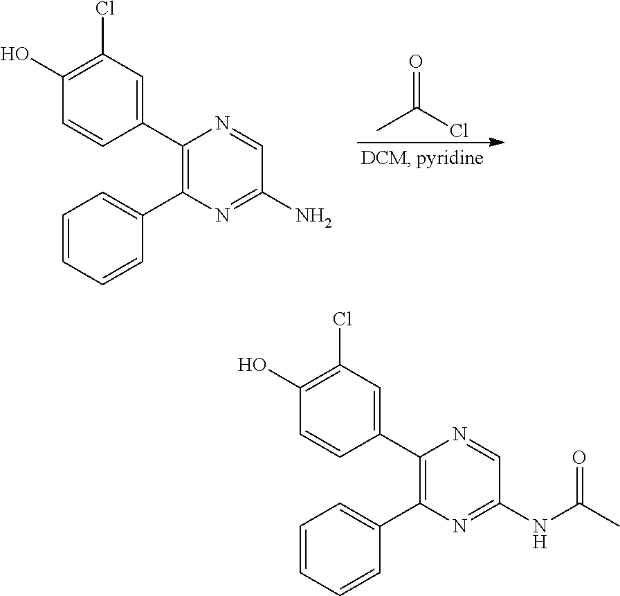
O=C(Cl)C.C1(C2=CC(Cl)=C(O)C=C2)=C(C2=CC=CC=C2)N=C(N)C=N1.C1(C2=CC(Cl)=C(O)C=C2)=C(C2=CC=CC=C2)N=C(NC(C)=O)C=N1
